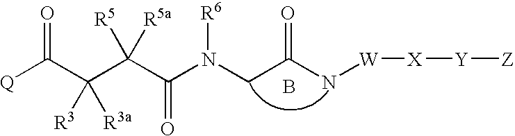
B.C(C(C(N(CC(N[W][X][Y][Z])=O)[R6])=O)([R5])[R5a])(C([Q])=O)([R3])[R3a]
